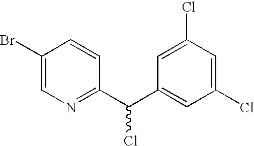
C1(Br)=CN=C(C(C2=CC(Cl)=CC(Cl)=C2)Cl)C=C1
